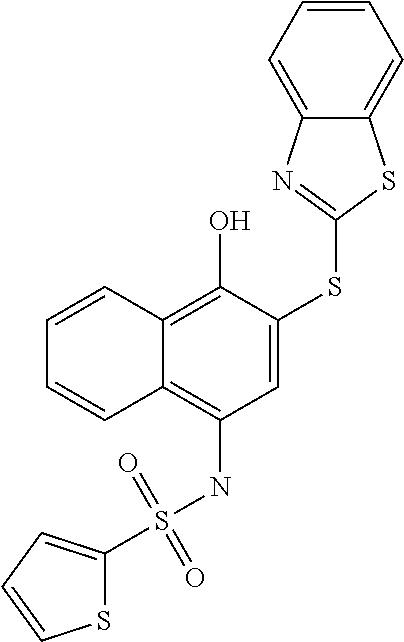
C1=C(SC2=NC3=CC=CC=C3S2)C(O)=C2C(=C1NS(C1=CC=CS1)(=O)=O)C=CC=C2
